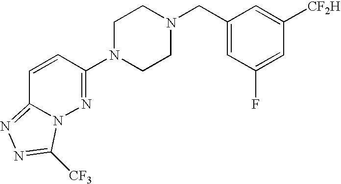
C1N(C2=NN3C(=NN=C3[CF3])C=C2)CCN(CC2=CC(F)=CC([CF2H])=C2)C1
